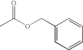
CC(OCC1=CC=CC=C1)=O
